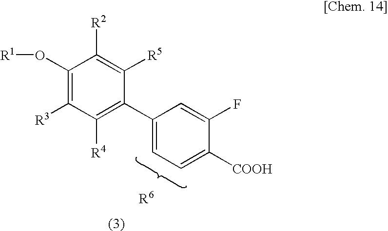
C1(O[R1])=C([R3])C([R4])=C(C2=CC=C([COOH])C(F)=C2)C([R5])=C1[R2]
